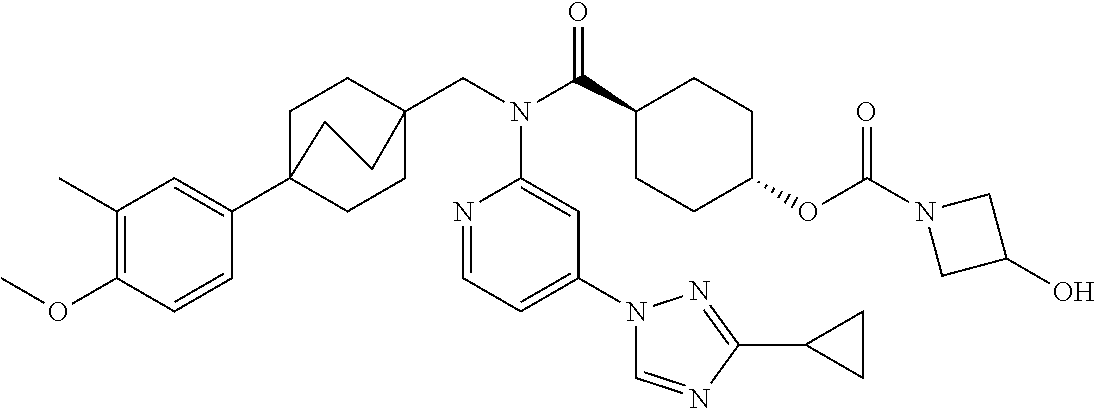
C1(C)=C(OC)C=CC(C23CCC(CN(C(C4CCC(OC(N5CC(O)C5)=O)CC4)=O)C4=CC(N5C=NC(C6CC6)=N5)=CC=N4)(CC2)CC3)=C1
